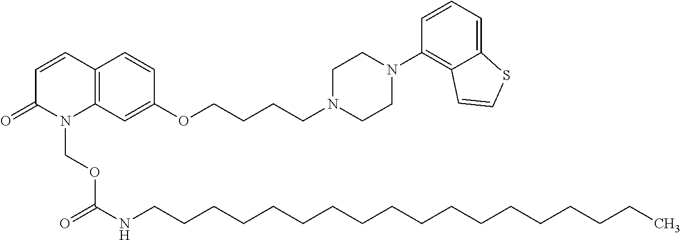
C12=C(C=C(OCCCCN3CCN(C4=C5C(=CC=C4)SC=C5)CC3)C=C1)N(COC(=O)NCCCCCCCCCCCCCCCCCC)C(=O)C=C2
